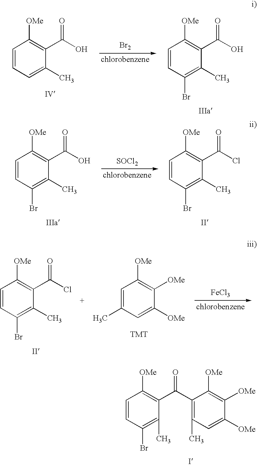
C1=CC=C(C)C(C(O)=O)=C1[OMe].C1=CC(Br)=C(C)C(C(O)=O)=C1[OMe].[Br2].[SOCl2].C1=CC(Br)=C(C)C(C(O)=O)=C1[OMe].C1=CC(Br)=C(C)C(C(Cl)=O)=C1[OMe].C1=CC(Br)=C(C)C(C(Cl)=O)=C1[OMe].C1=C(C)C=C([OMe])C([OMe])=C1[OMe].[FeCl3].C1=CC(Br)=C(C)C(C(C2=C(C)C=C([OMe])C([OMe])=C2[OMe])=O)=C1[OMe]
